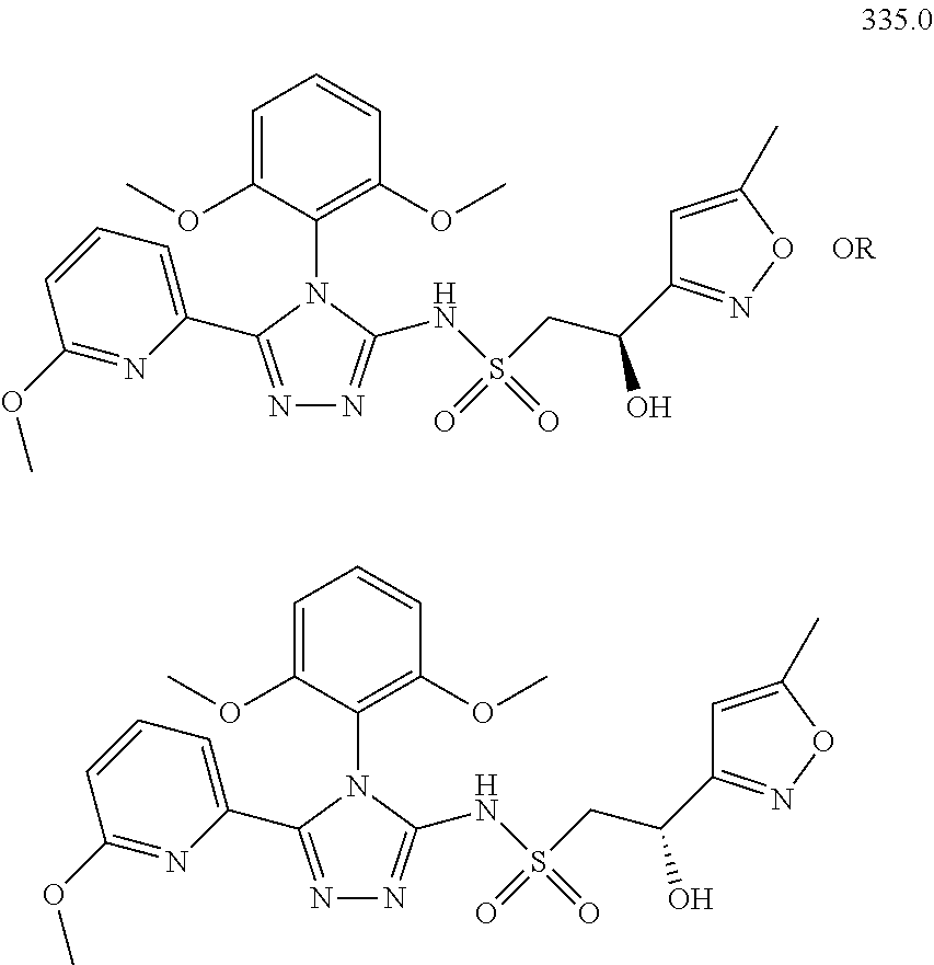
N1=C(C2=CC=CC(OC)=N2)N(C2=C(OC)C=CC=C2OC)C(NS(CC(O)C2=NOC(C)=C2)(=O)=O)=N1.[OR].N1=C(C2=CC=CC(OC)=N2)N(C2=C(OC)C=CC=C2OC)C(NS(CC(O)C2=NOC(C)=C2)(=O)=O)=N1
